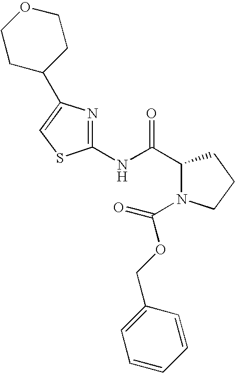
C1(NC(C2N(C(OCC3=CC=CC=C3)=O)CCC2)=O)=NC(C2CCOCC2)=CS1
